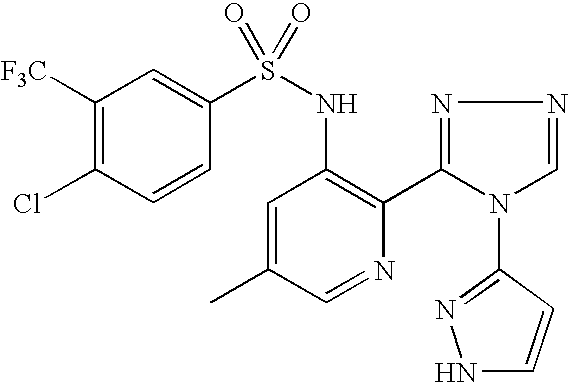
C1([F3C])=C(Cl)C=CC(S(NC2=C(C3=NN=CN3C3=NNC=C3)N=CC(C)=C2)(=O)=O)=C1
